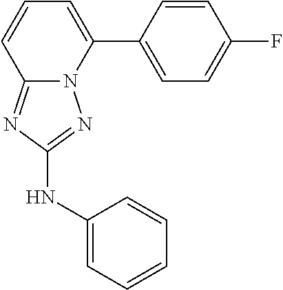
C1=CC(C2=CC=CC3=NC(NC4=CC=CC=C4)=NN23)=CC=C1F
